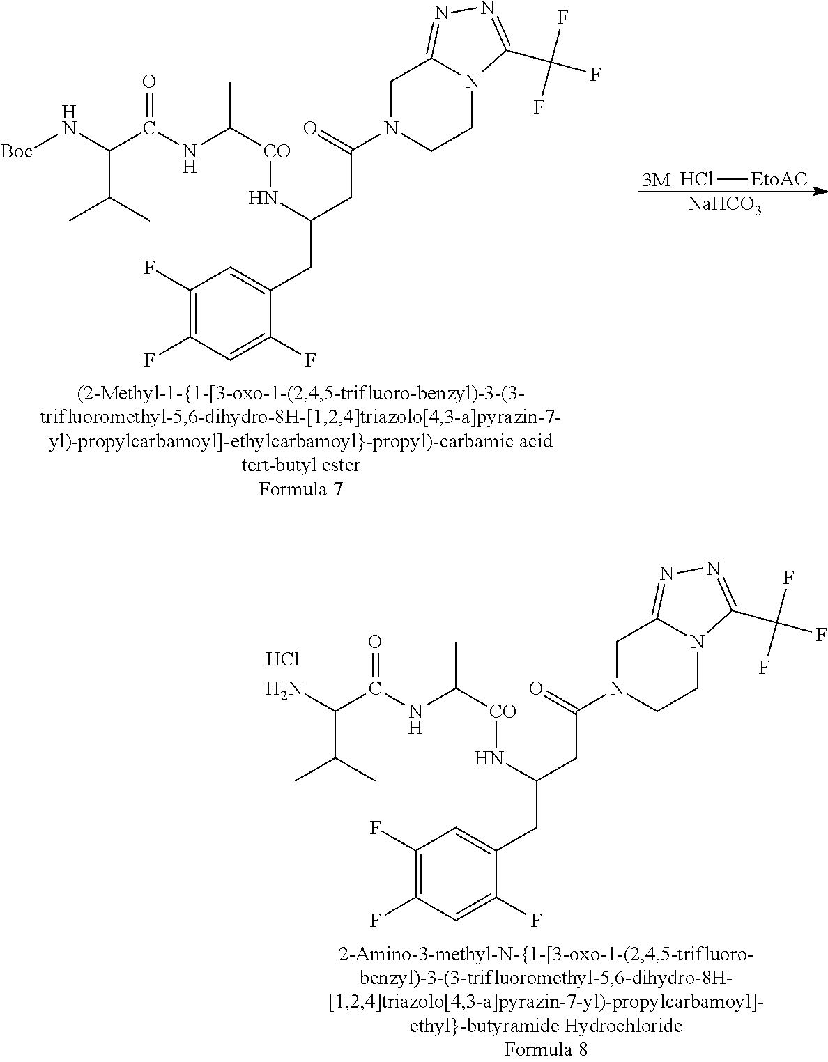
[3M].Cl[EtoAC].[NaHCO3].C(NC([CO]NC(CC1=CC(F)=C(F)C=C1F)CC(N1CCN2C(=NN=C2C(F)(F)F)C1)=O)C)(=O)C(C(C)C)N[Boc].C(NC([CO]NC(CC1=CC(F)=C(F)C=C1F)CC(N1CCN2C(=NN=C2C(F)(F)F)C1)=O)C)(=O)C(C(C)C)N.Cl
